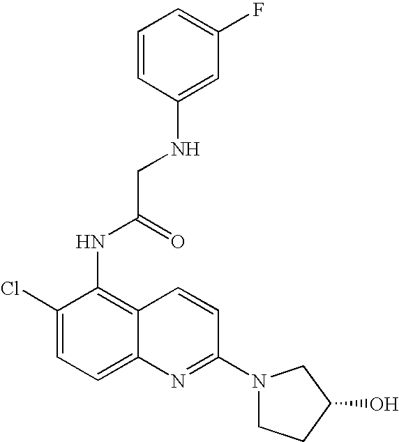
C1=CC(NCC(=O)NC2=C3C(=CC=C2Cl)N=C(N2CCC(O)C2)C=C3)=CC(F)=C1
